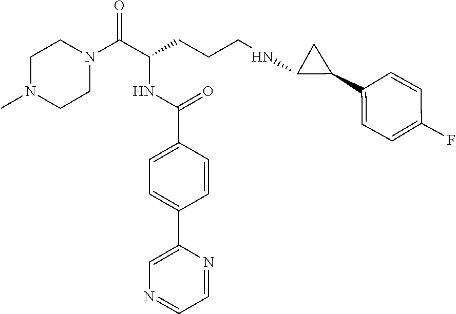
C1N(C)CCN(C(C(CCCNC2C(C3=CC=C(F)C=C3)C2)NC(C2=CC=C(C3=CN=CC=N3)C=C2)=O)=O)C1
